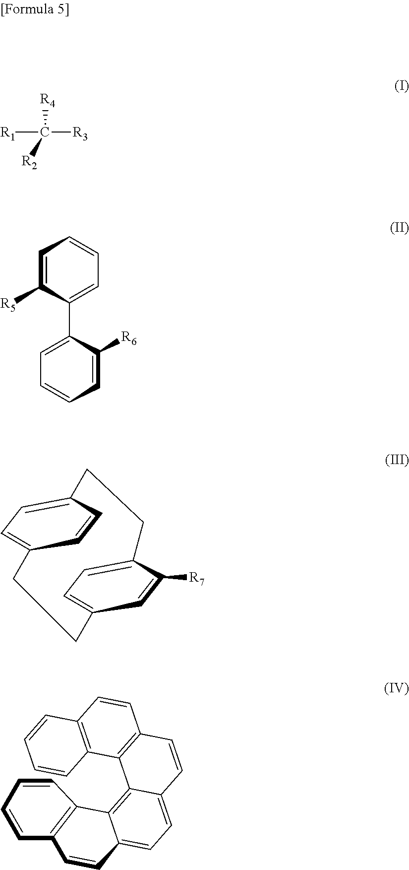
[R4]C([R1])([R3])[R2].C1=C([R5])C(C2=CC=CC=C2[R6])=CC=C1.C1=CC2=CC=C1CCC1=CC=C(C([R7])=C1)CC2.C1=CC2=C(C=C1)C=CC1=CC=C3C(=C21)C1=C(C=C3)C=CC2=C1C=CC=C2
